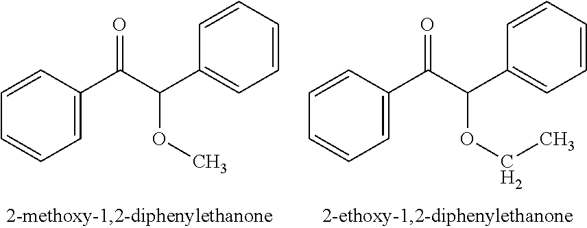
C1=C(C(C(C2=CC=CC=C2)OC)=O)C=CC=C1.C1=C(C(C(C2=CC=CC=C2)OCC)=O)C=CC=C1
